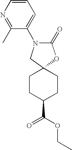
C1(=O)OC2(CN1C1=CC=CN=C1C)CCC(C(OCC)=O)CC2
